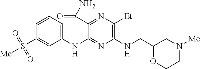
C1(NC2=NC(NCC3OCCN([Me])C3)=C([Et])N=C2C(N)=O)=CC=CC(S([Me])(=O)=O)=C1
